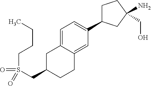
O=S(CC1CCC2=CC(C3CCC(N)(CO)C3)=CC=C2C1)(CCCC)=O
